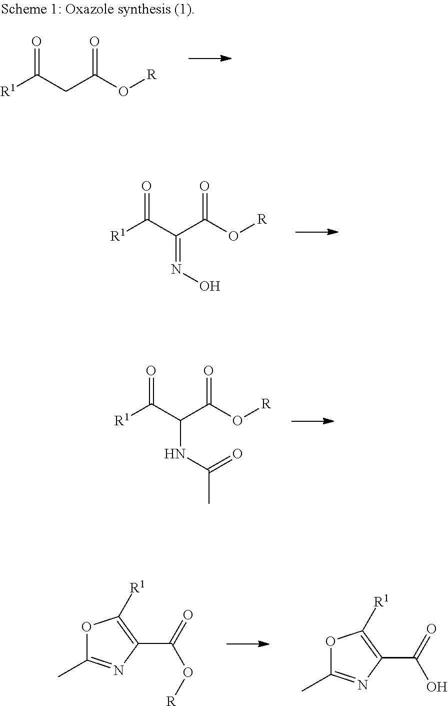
[R1]C(CC(O[R])=O)=O.[R1]C(C(C(O[R])=O)=NO)=O.[R1]C(C(C(O[R])=O)NC(C)=O)=O.O1C(C)=NC(C(=O)O[R])=C1[R1].O1C(C)=NC(C(=O)O)=C1[R1]
